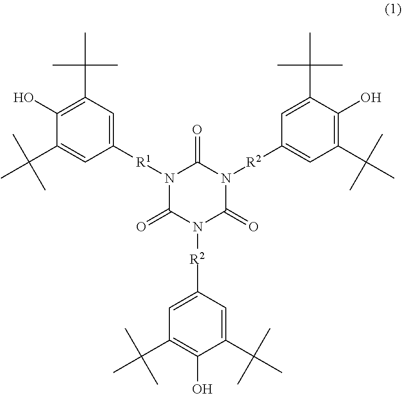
C1([R1]N2C(=O)N([R2]C3=CC(C(C)(C)C)=C(O)C(C(C)(C)C)=C3)C(=O)N([R2]C3=CC(C(C)(C)C)=C(O)C(C(C)(C)C)=C3)C2=O)=CC(C(C)(C)C)=C(O)C(C(C)(C)C)=C1
